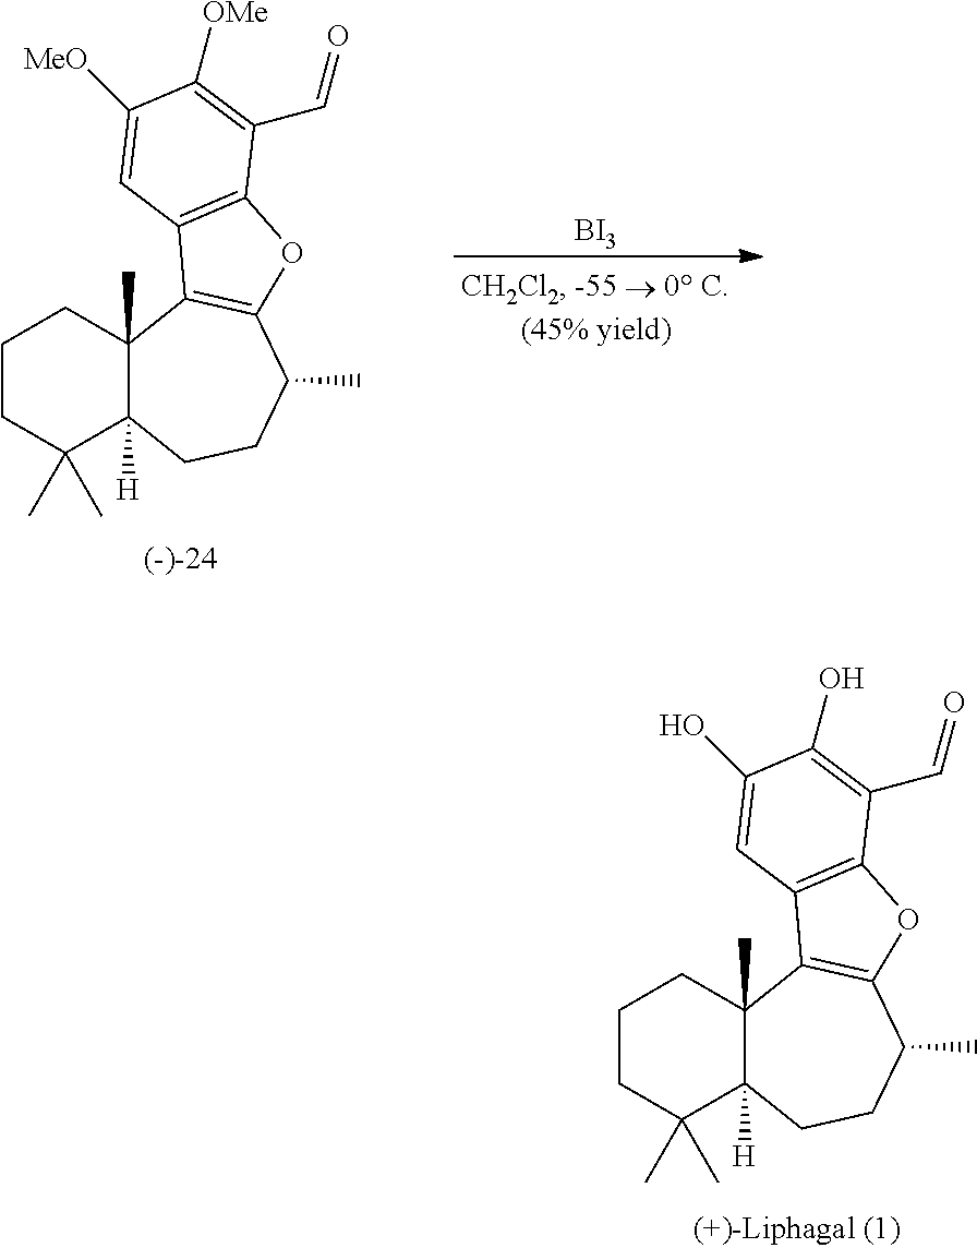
C1CC(C)(C)C2([H])C(C)(C1)C1=C(C(C)CC2)OC2=C1C=C([MeO])C([OMe])=C2C=O.[BI3].C1CC(C)(C)C2([H])C(C)(C1)C1=C(C(C)CC2)OC2=C1C=C(O)C(O)=C2C=O
